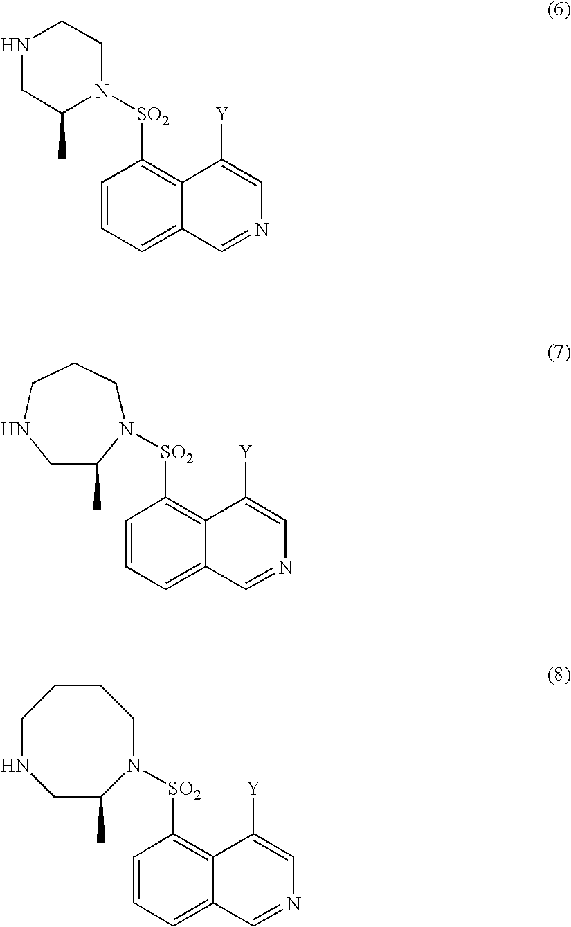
C1=CC=C2C(=C1[SO2]N1CCNCC1C)C([Y])=CN=C2.C1=CC=C2C(=C1[SO2]N1C(C)CNCCC1)C([Y])=CN=C2.C1=CC=C2C(=C1[SO2]N1C(C)CNCCCC1)C([Y])=CN=C2
